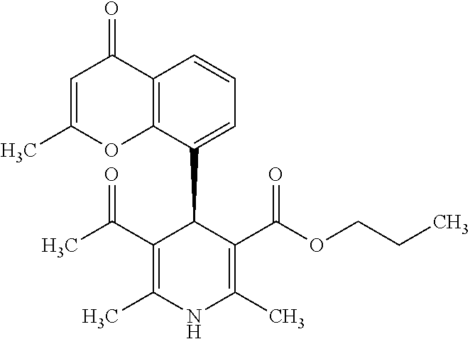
CC(C1=C(C)NC(C)=C(C(OCCC)=O)C1C1=CC=CC2=C1OC(C)=CC2=O)=O
